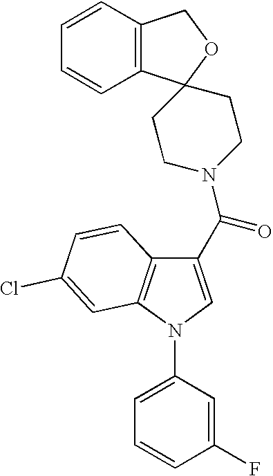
C12=C(N(C3=CC=CC(F)=C3)C=C1C(N1CCC3(C4=C(CO3)C=CC=C4)CC1)=O)C=C(Cl)C=C2
